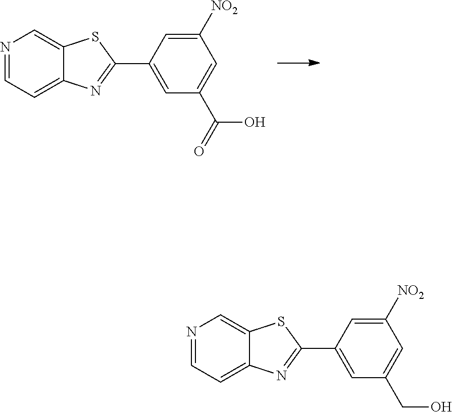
N1=CC=C2C(=C1)SC(C1=CC(C(=O)O)=CC([NO2])=C1)=N2.N1=CC=C2C(=C1)SC(C1=CC(CO)=CC([NO2])=C1)=N2
